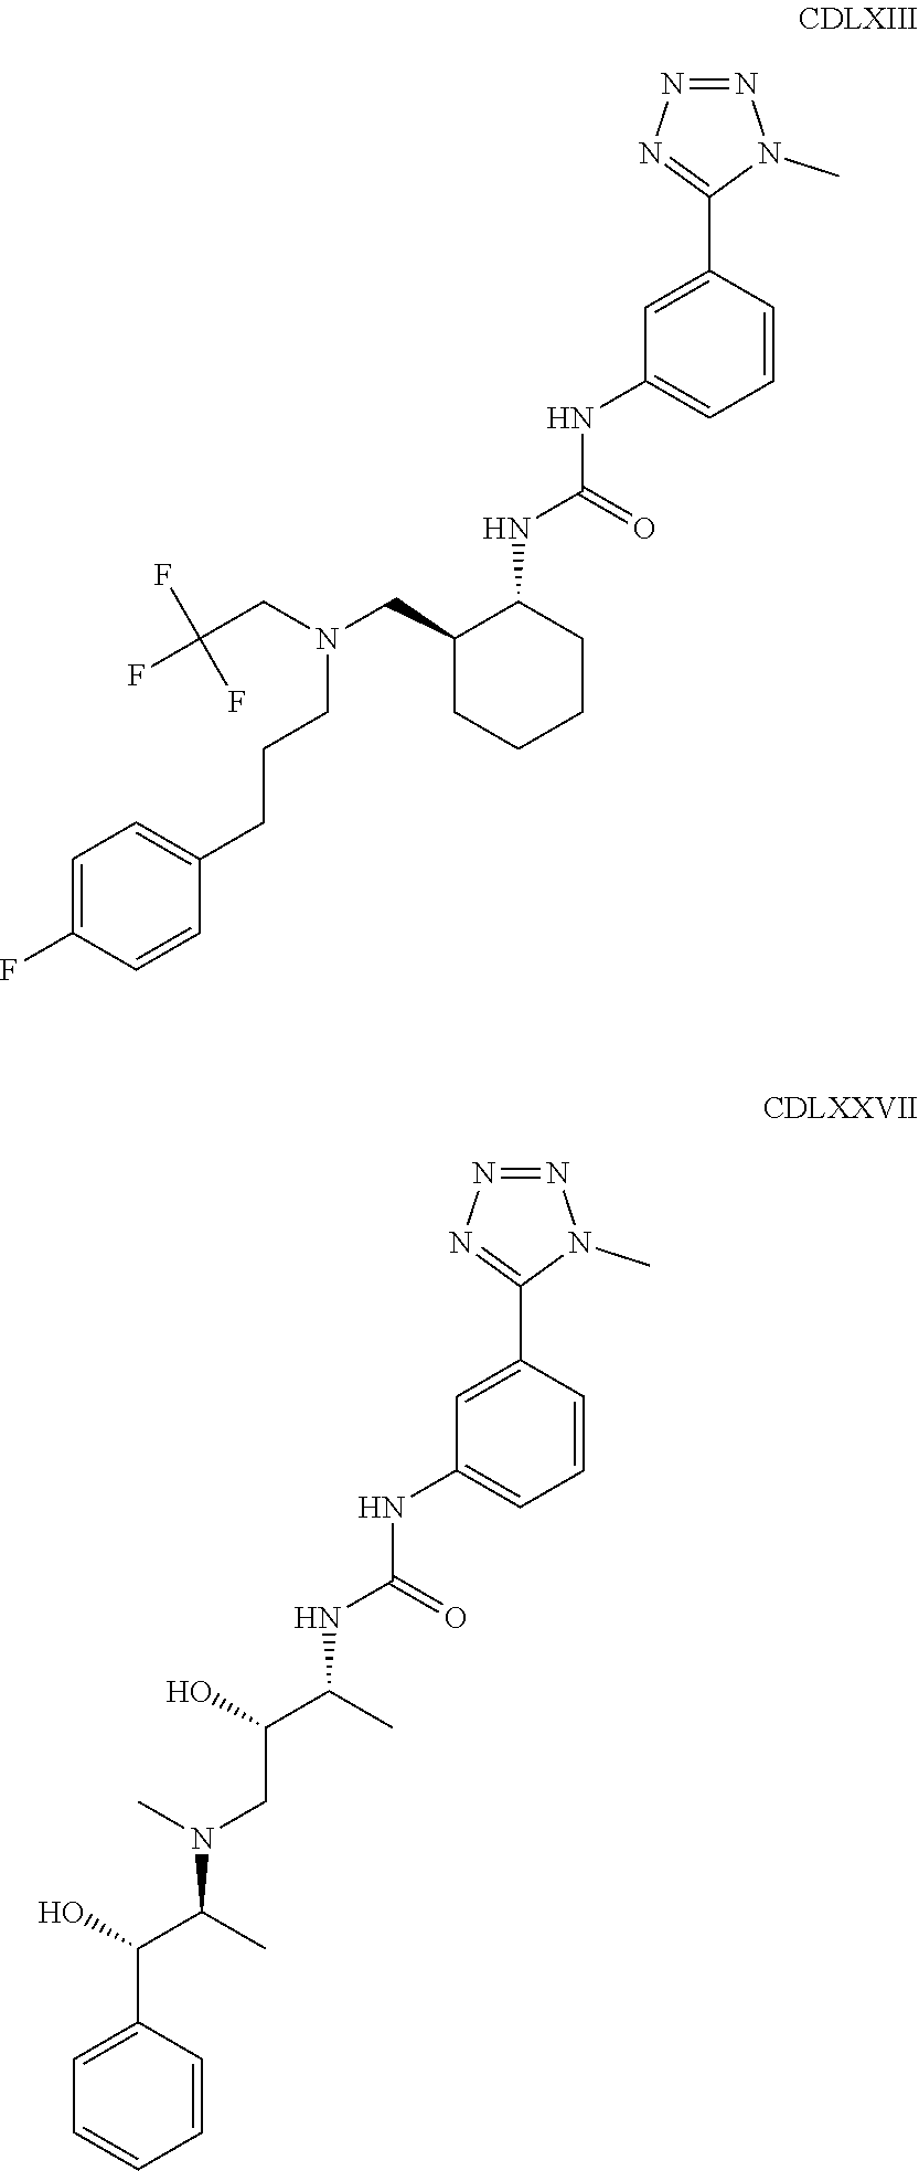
N(C(=O)NC1=CC=CC(C2=NN=NN2C)=C1)C1C(CN(CC(F)(F)F)CCCC2=CC=C(F)C=C2)CCCC1.N(C(=O)NC1=CC=CC(C2=NN=NN2C)=C1)C(C(O)CN(C)C(C(C1=CC=CC=C1)O)C)C
